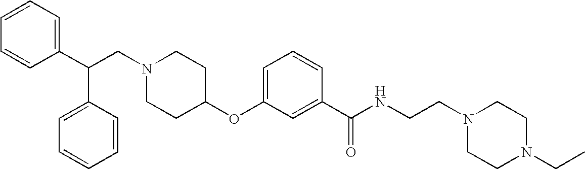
N1(CC(C2=CC=CC=C2)C2=CC=CC=C2)CCC(OC2=CC=CC(C(NCCN3CCN(CC)CC3)=O)=C2)CC1
